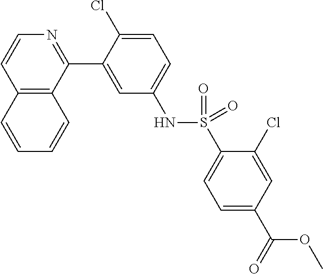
C12=C(C(C3=CC(NS(C4=CC=C(C(=O)OC)C=C4Cl)(=O)=O)=CC=C3Cl)=NC=C1)C=CC=C2
